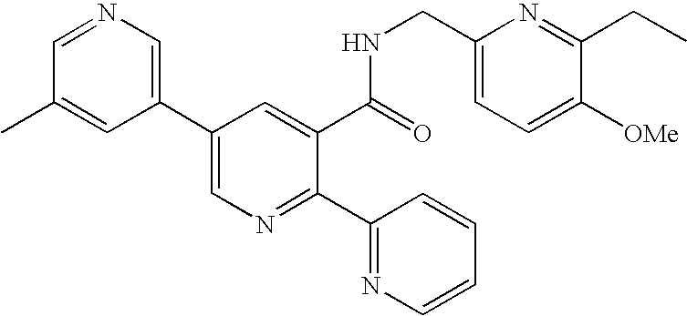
C1=NC=C(C2=CN=C(C3=NC=CC=C3)C(C(=O)NCC3=CC=C([OMe])C(CC)=N3)=C2)C=C1C
